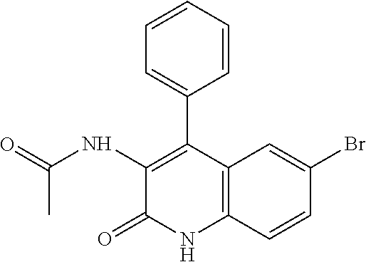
C1(Br)=CC2=C(C=C1)NC(=O)C(NC(C)=O)=C2C1=CC=CC=C1
